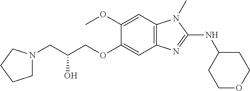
C1(OC)=CC2=C(C=C1OCC(CN1CCCC1)O)N=C(NC1CCOCC1)N2C
